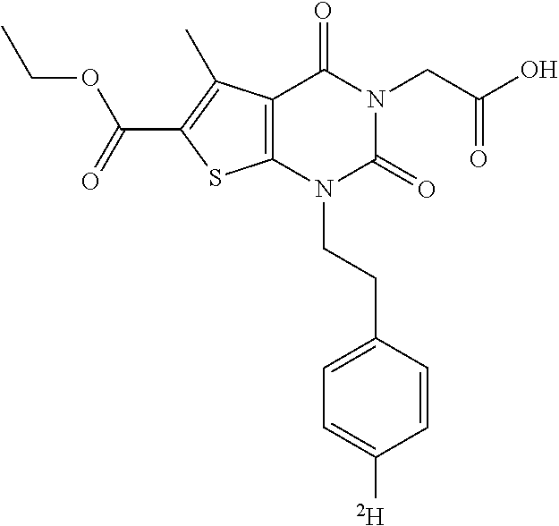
C12=C(N(CCC3=CC=C([D])C=C3)C(=O)N(CC(O)=O)C1=O)SC(C(=O)OCC)=C2C
